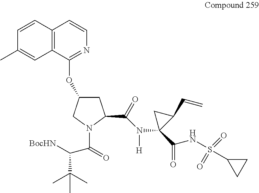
C1C(OC2=NC=CC3=C2C=C(C)C=C3)CN(C(=O)C([BocHN])C(C)(C)C)C1C(=O)N([H])C1(C(=O)NS(=O)(=O)C2CC2)C(C=C)C1
